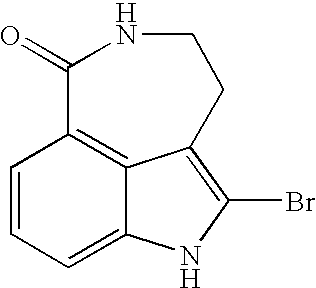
C1=CC=C2C3=C1C(=O)NCCC3=C(Br)N2
